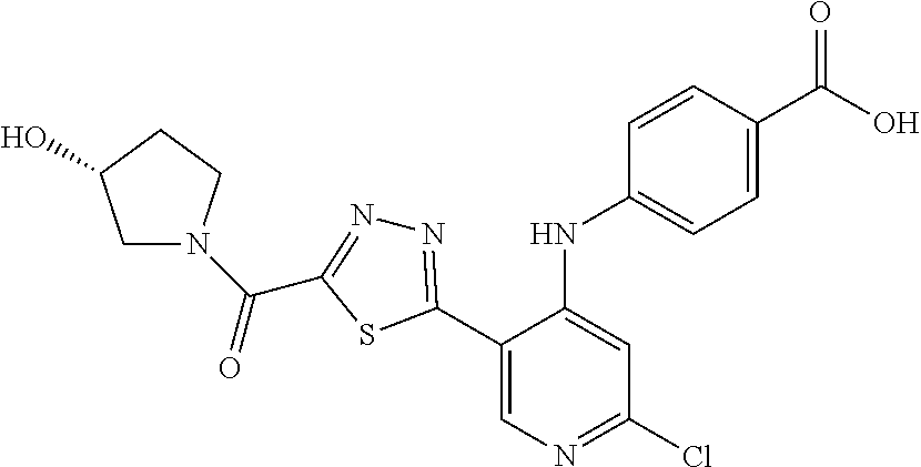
N1=C(C2=CN=C(Cl)C=C2NC2=CC=C(C(O)=O)C=C2)SC(C(=O)N2CC(O)CC2)=N1
